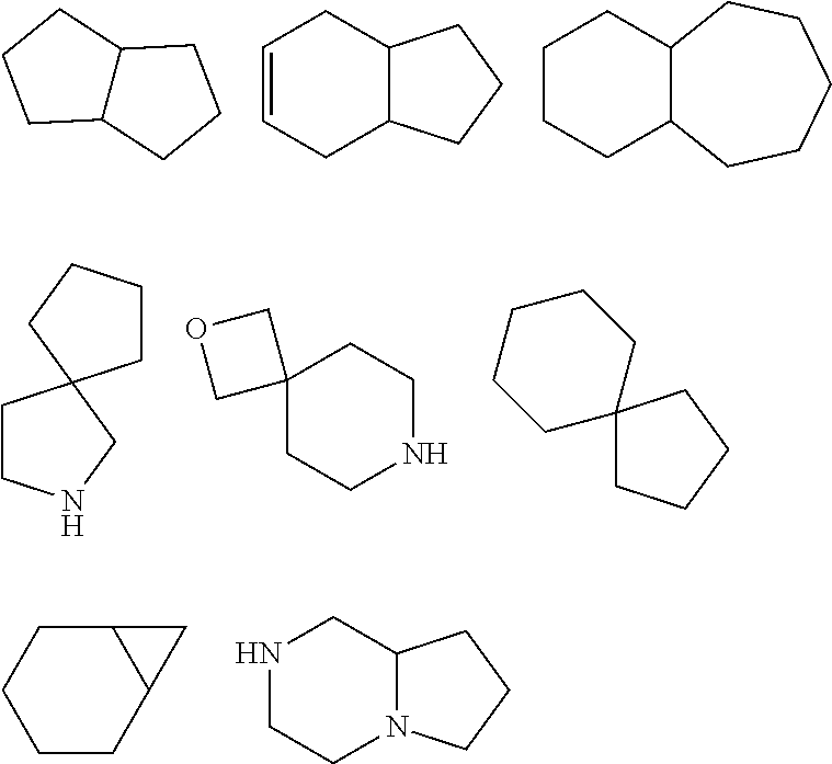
C12C(CCC1)CCC2.C1=CCC2C(C1)CCC2.C1CCC2C(C1)CCCCC2.C1CNCC12CCCC2.C12(CCNCC1)COC2.C12(CCCC1)CCCCC2.C12CCCCC1C2.N1CCN2C(C1)CCC2
